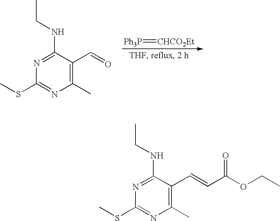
[Ph3P]=[CHCO2Et].N1=C(NCC)C(C=O)=C(C)N=C1SC.N1=C(NCC)C(C=CC(OCC)=O)=C(C)N=C1SC
